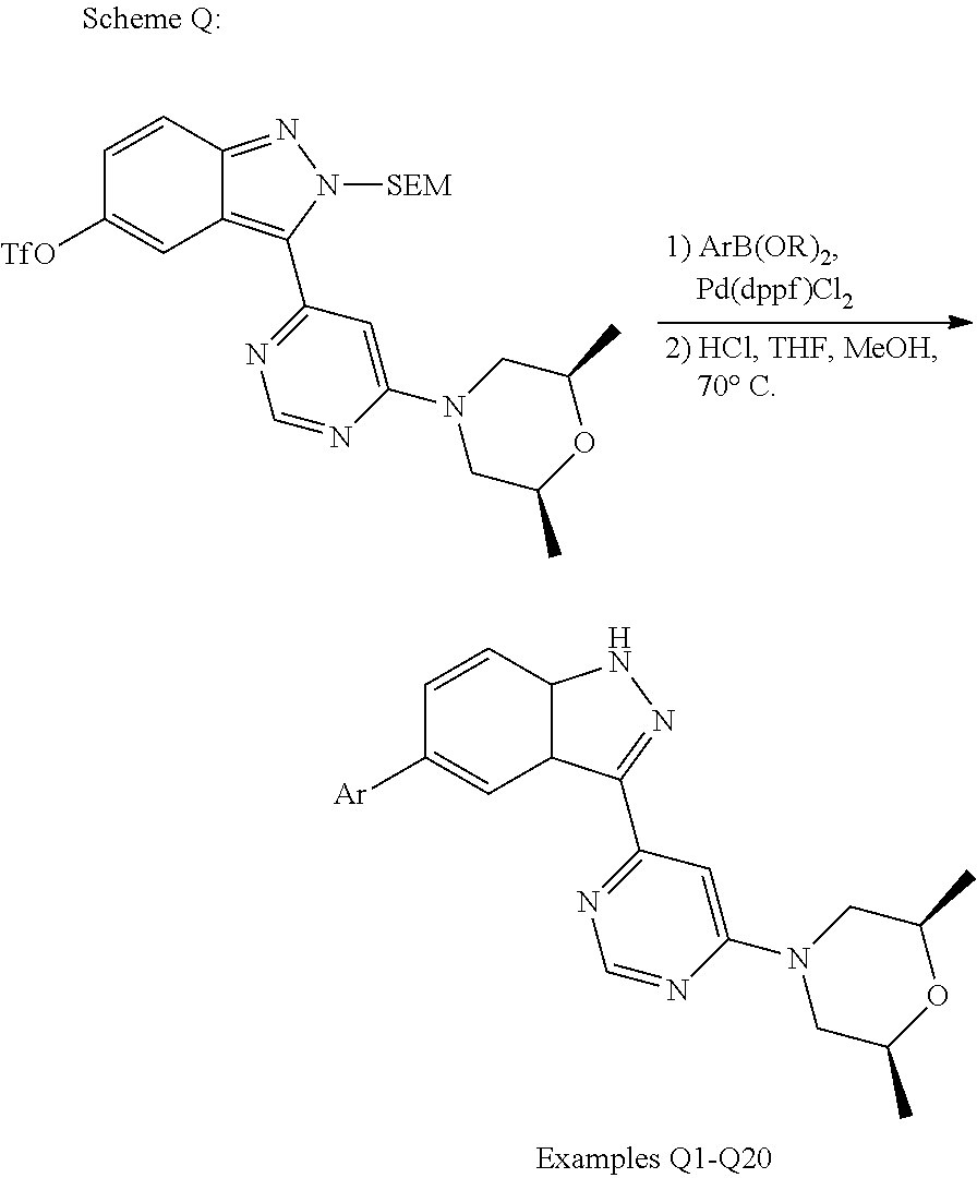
C1=CC([Ar])=CC2C1NN=C2C1=NC=NC(N2CC(C)OC(C)C2)=C1.C1=CC([TfO])=CC2=C(C3=NC=NC(N4CC(C)OC(C)C4)=C3)N([SEM])N=C12
